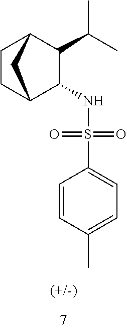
C1CC2C(NS(=O)(=O)C3=CC=C(C)C=C3)C(C(C)C)C1C2
